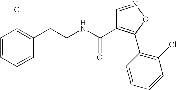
C1=CC=CC(CCNC(=O)C2=C(C3=C(Cl)C=CC=C3)ON=C2)=C1Cl
